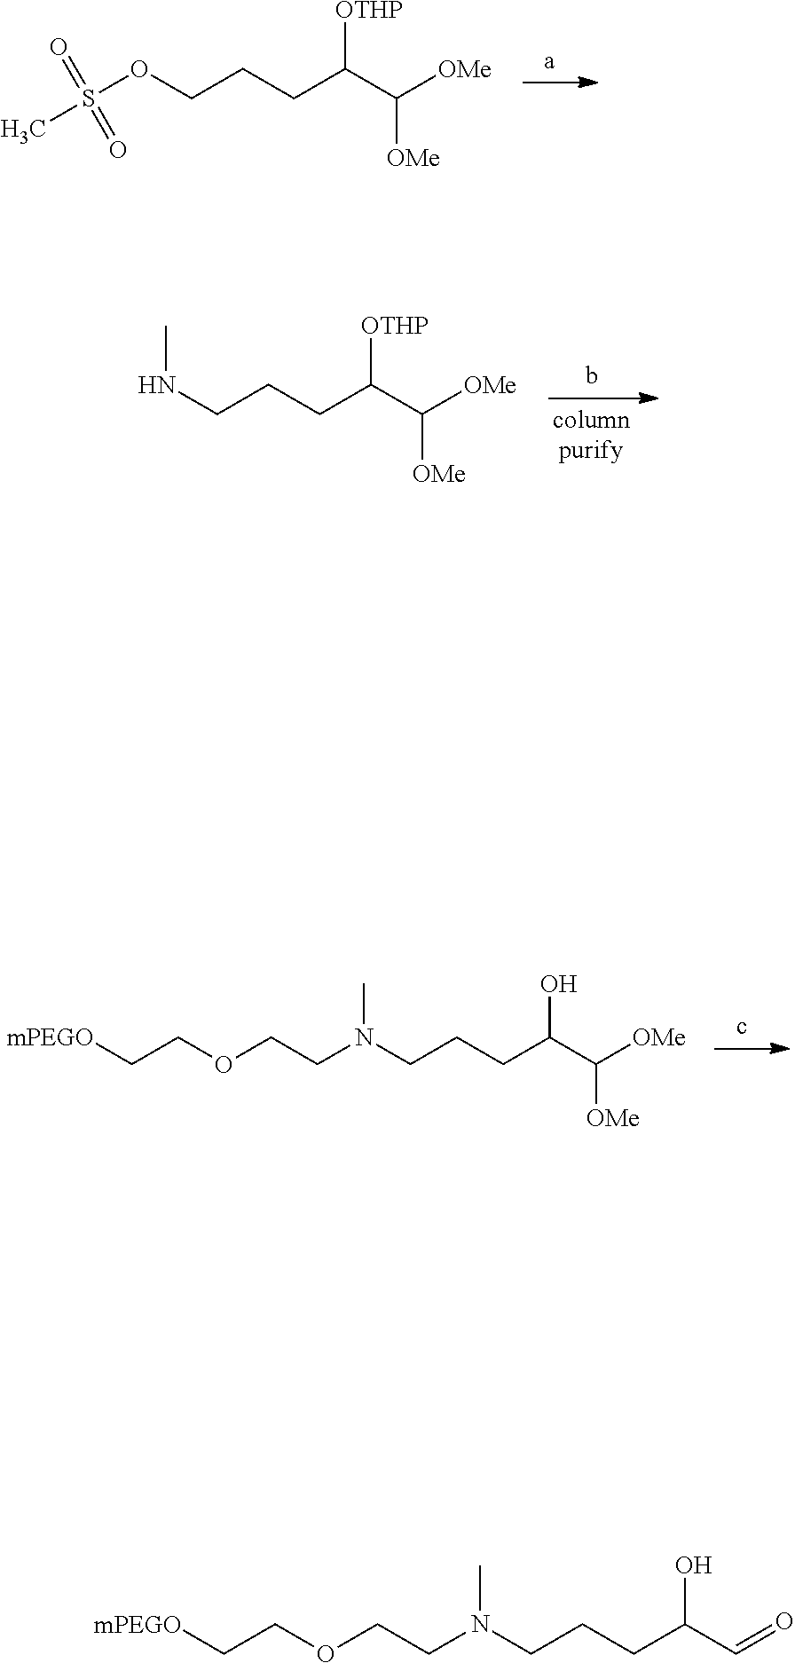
[OTHP]C(C([OMe])[OMe])CCCOS(C)(=O)=O.[OTHP]C(C([OMe])[OMe])CCCNC.OC(C([OMe])[OMe])CCCN(CCOCC[mPEGO])C.OC(C=O)CCCN(CCOCC[mPEGO])C
